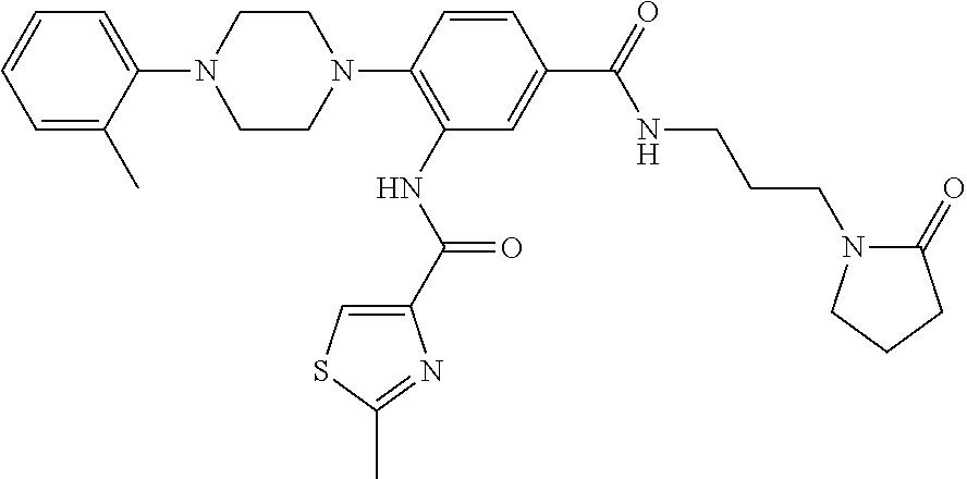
C1=C(C)C(N2CCN(C3=C(NC(C4=CSC(C)=N4)=O)C=C(C(=O)NCCCN4C(=O)CCC4)C=C3)CC2)=CC=C1
